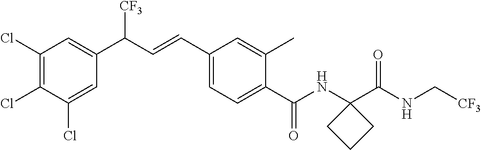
C1(Cl)=C(Cl)C(Cl)=CC(C(C=CC2=CC=C(C(NC3(C(NC[CF3])=O)CCC3)=O)C(C)=C2)[CF3])=C1
